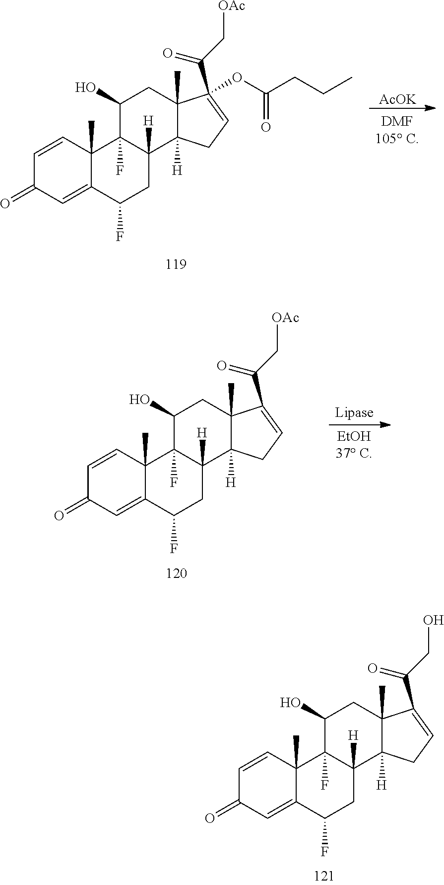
C1=CC2(C)C(=CC1=O)C(F)CC1([H])C2(F)C(O)CC2(C)C1([H])CC=C2(C(C[OAc])=O)OC(CCC)=O.[AcOK].C1=CC2(C)C(=CC1=O)C(F)CC1([H])C2(F)C(O)CC2(C)C1([H])CC=C2C(C[OAc])=O.C1=CC2(C)C(=CC1=O)C(F)CC1([H])C2(F)C(O)CC2(C)C1([H])CC=C2C(CO)=O
